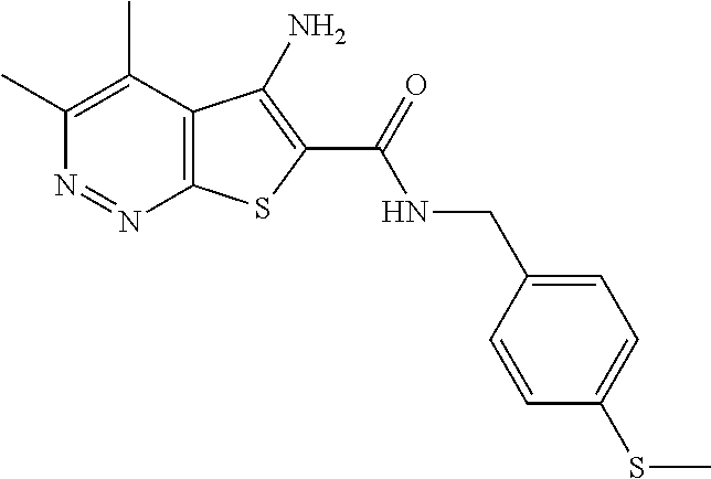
C1(C)=C(C)C2=C(N=N1)SC(C(=O)NCC1=CC=C(SC)C=C1)=C2N
